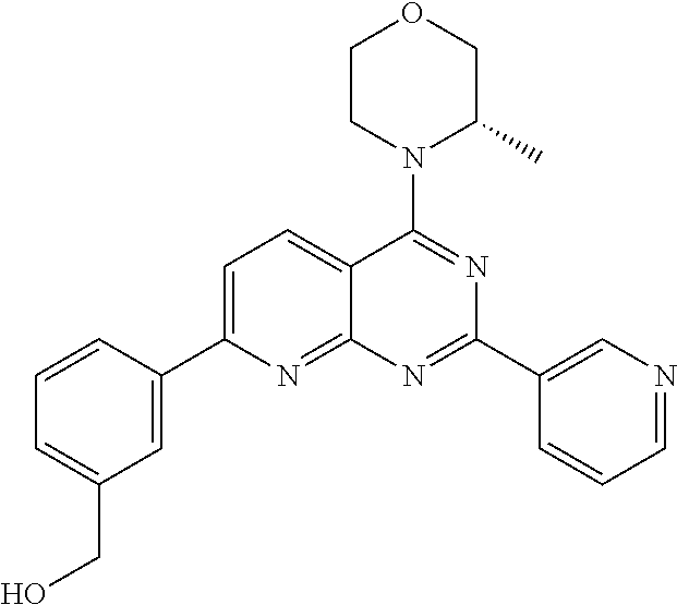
C1=C(C2=CC(CO)=CC=C2)N=C2C(=C1)C(N1C(C)COCC1)=NC(C1=CN=CC=C1)=N2
